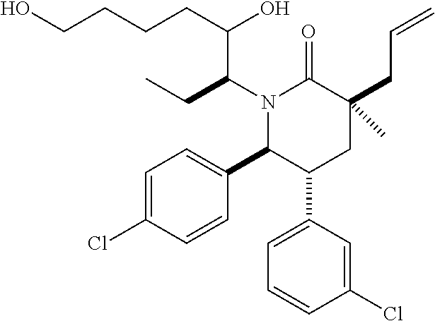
N1(C(CC)C(O)CCCCO)C(C2=CC=C(Cl)C=C2)C(C2=CC=CC(Cl)=C2)CC(CC=C)(C)C1=O
